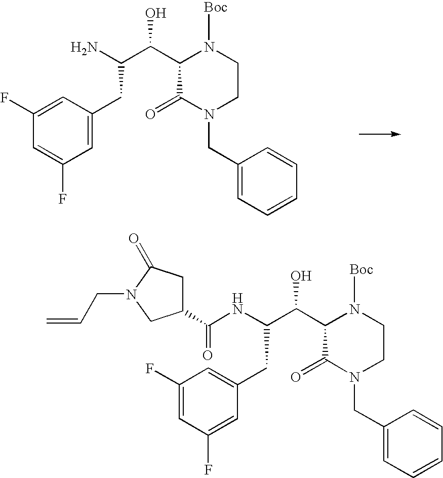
C1(C(C(N)CC2=CC(F)=CC(F)=C2)O)C(=O)N(CC2=CC=CC=C2)CCN1[Boc].C1(C(C(NC(=O)C2CC(=O)N(CC=C)C2)CC2=CC(F)=CC(F)=C2)O)C(=O)N(CC2=CC=CC=C2)CCN1[Boc]
